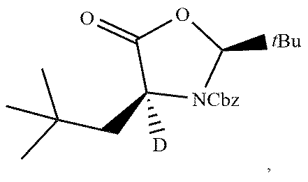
CC(C)(CC1([D])[NCbz]C([tBu])OC1=O)C
